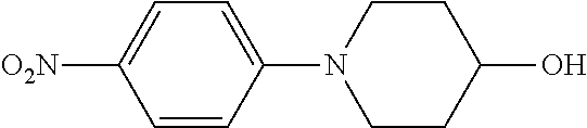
C1=CC(N2CCC(O)CC2)=CC=C1[O2N]
